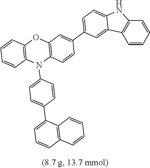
C1=CC=CC2=C1C1=CC(C3=CC4=C(C=C3)N(C3=CC=C(C5=CC=CC6=C5C=CC=C6)C=C3)C3=C(O4)C=CC=C3)=CC=C1N2
